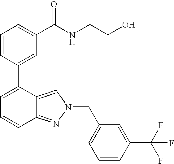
C1=CC(C2=CC=CC3=NN(CC4=CC=CC(C(F)(F)F)=C4)C=C23)=CC(C(NCCO)=O)=C1
